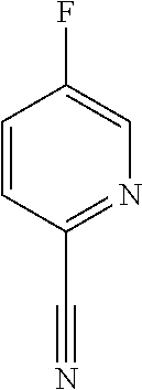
C1=CC(C#N)=NC=C1F
